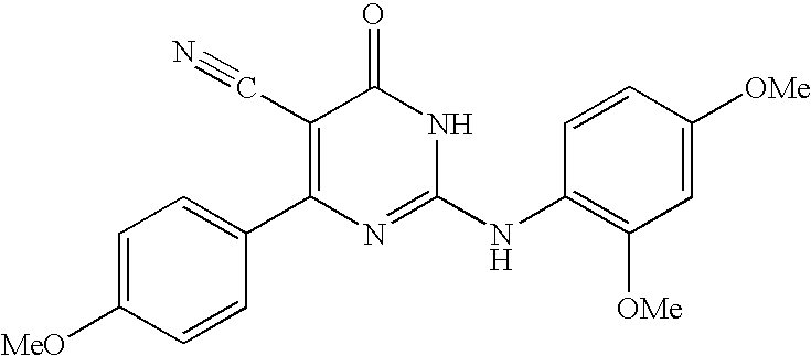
C1=CC(C2=C(C#N)C(=O)NC(NC3=C([OMe])C=C([OMe])C=C3)=N2)=CC=C1[MeO]
